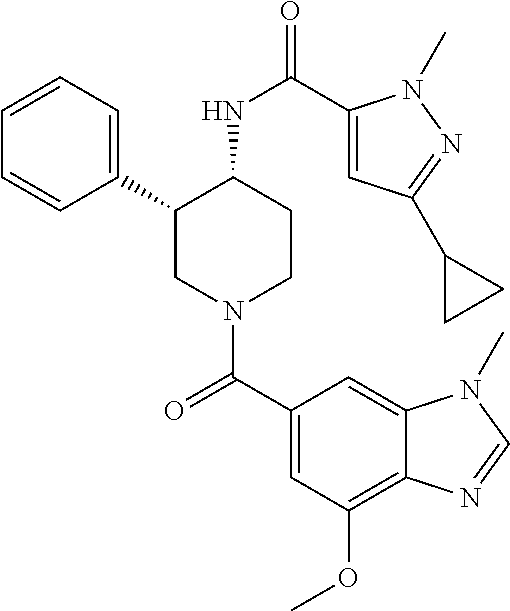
C1=CC=C(C2CN(C(C3=CC(OC)=C4C(=C3)N(C)C=N4)=O)CCC2NC(=O)C2=CC(C3CC3)=NN2C)C=C1
